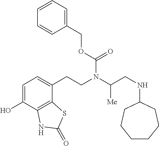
C1=C(O)C2=C(C(CCN(C(CNC3CCCCCC3)[Me])C(=O)OCC3=CC=CC=C3)=C1)SC(=O)N2
